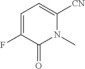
C1=C(F)C(=O)N(C)C([CN])=C1
